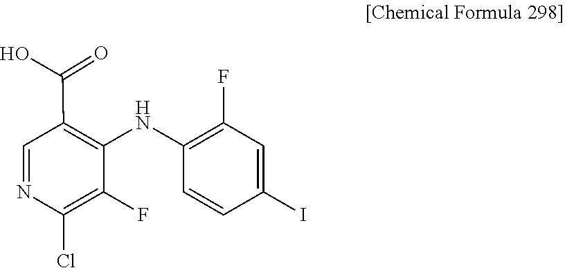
C1(F)=C(Cl)N=CC(C(O)=O)=C1NC1=C(F)C=C(I)C=C1
